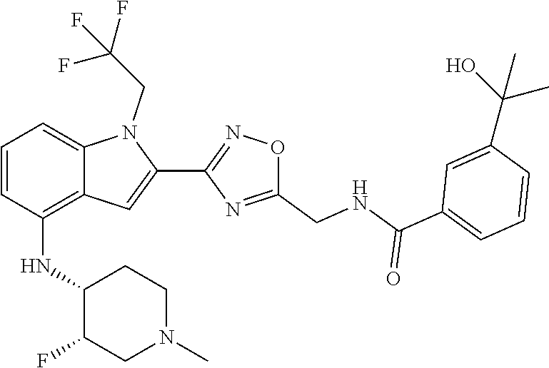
C1(C2=CC3=C(NC4C(F)CN(C)CC4)C=CC=C3N2CC(F)(F)F)=NOC(CNC(C2=CC=CC(C(C)(O)C)=C2)=O)=N1
